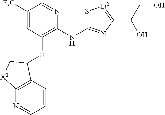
[F3C]C1=CC(OC2C3=C(N=CC=C3)[X2]C2)=C(NC2=NC(C(CO)O)=[D2]S2)N=C1
